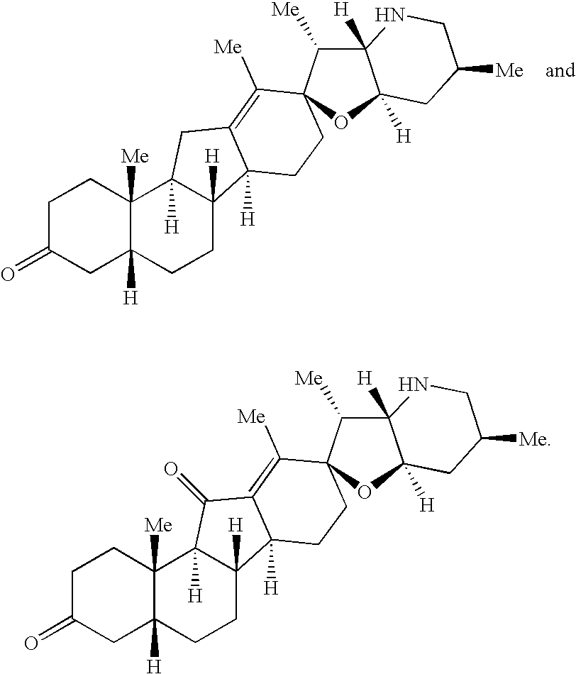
C1C(=O)CC2([H])C([Me])(C1)C1([H])C([H])(CC2)C2([H])C(=C([Me])C3(C([Me])C4([H])C([H])(O3)CC([Me])CN4)CC2)C1.C1C(=O)CC2([H])C([Me])(C1)C1([H])C([H])(CC2)C2([H])C(=C([Me])C3(C([Me])C4([H])C([H])(O3)CC([Me])CN4)CC2)C1=O
